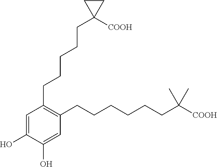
C1(CCCCCC2([COOH])CC2)=C(CCCCCCC(C)(C)[COOH])C=C(O)C(O)=C1
